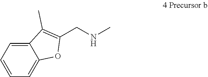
C1=CC=C2C(=C1)C(C)=C(CNC)O2
